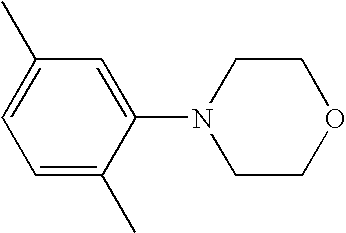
C1=C(C)C(N2CCOCC2)=CC(C)=C1
